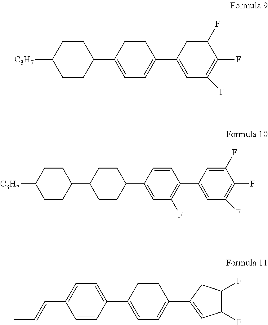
[C3H7]C1CCC(C2=CC=C(C3=CC(F)=C(F)C(F)=C3)C=C2)CC1.[C3H7]C1CCC(C2CCC(C3=CC(F)=C(C4=CC(F)=C(F)C(F)=C4)C=C3)CC2)CC1.C1(C=CC)=CC=C(C2=CC=C(C3=CC(F)=C(F)C3)C=C2)C=C1
